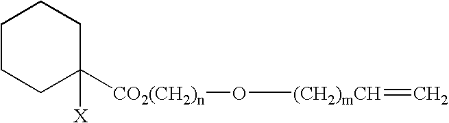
C1CCC([X])([CO2(CH2)n]O[(CH2)mCH]=C)CC1
